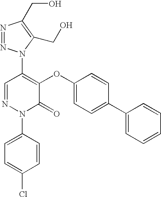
C1(N2N=NC(CO)=C2CO)=C(OC2=CC=C(C3=CC=CC=C3)C=C2)C(=O)N(C2=CC=C(Cl)C=C2)N=C1
